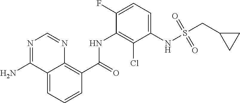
C1=CC=C2C(=C1C(NC1=C(Cl)C(NS(CC3CC3)(=O)=O)=CC=C1F)=O)N=CN=C2N
